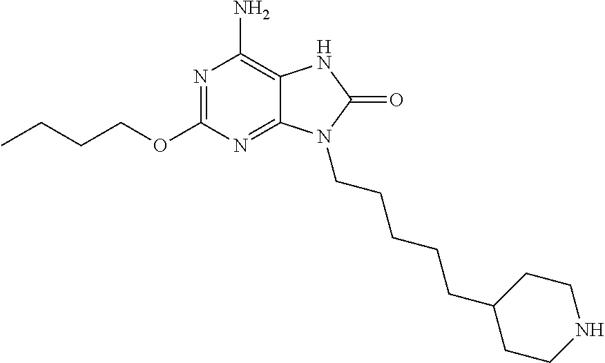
N1=C(OCCCC)N=C2C(=C1N)NC(=O)N2CCCCCC1CCNCC1
